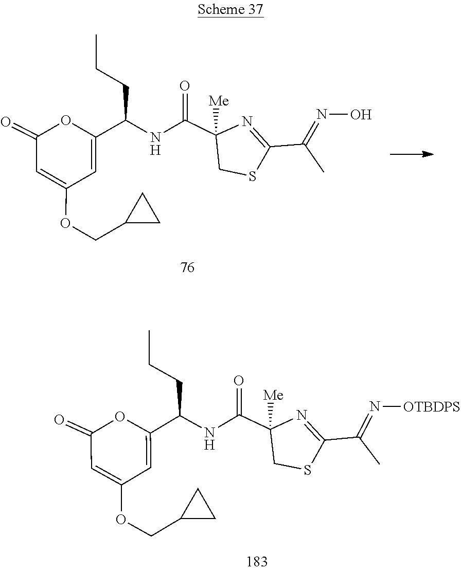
S1C(C(C)=NO)=NC(C(NC(C2=CC(OCC3CC3)=CC(=O)O2)CCC)=O)([Me])C1.S1C(C(=N[OTBDPS])C)=NC(C(NC(C2=CC(OCC3CC3)=CC(=O)O2)CCC)=O)([Me])C1
